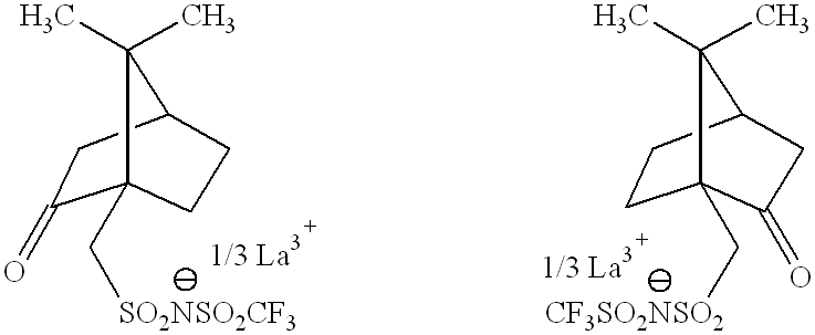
C1(=O)CC2CCC1(C[SO2NSO2CF3])C2(C)C.C1CC2CC(=O)C1(C[CF3SO2NSO2])C2(C)C
